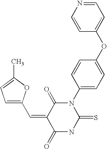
CC1=CC=C(C=C2C(=O)NC(=S)N(C3=CC=C(OC4=CC=NC=C4)C=C3)C2=O)O1
